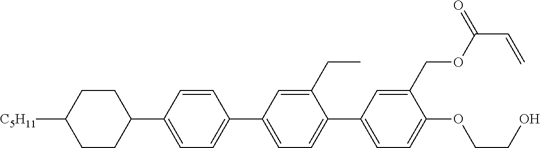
C1CC([C5H11])CCC1C1=CC=C(C2=CC=C(C3=CC=C(OCCO)C(COC(C=C)=O)=C3)C(CC)=C2)C=C1
